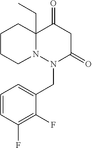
N12C(CC)(CCCC1)C(=O)CC(=O)N2CC1=CC=CC(F)=C1F
